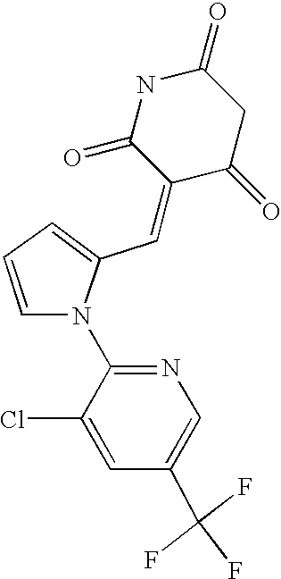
C1=C(C=C2C(=O)CC(=O)NC2=O)N(C2=NC=C(C(F)(F)F)C=C2Cl)C=C1
